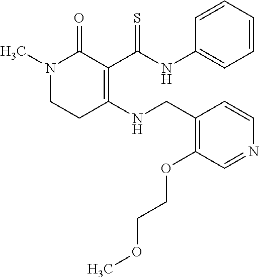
N1(C)CCC(NCC2=C(OCCOC)C=NC=C2)=C(C(NC2=CC=CC=C2)=S)C1=O
